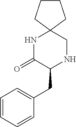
C1CCC2(C1)NC(=O)C(CC1=CC=CC=C1)NC2
